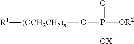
P([OR2])(=O)([OX])O[(OCH2CH2)n][R1]
